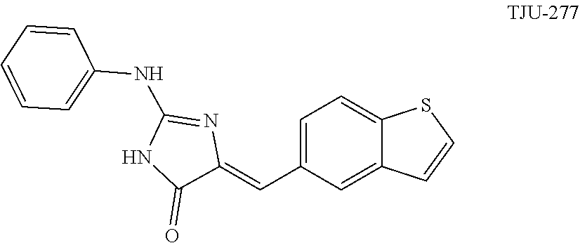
C1=C(C=C2N=C(NC3=CC=CC=C3)NC2=O)C=C2C(=C1)SC=C2
